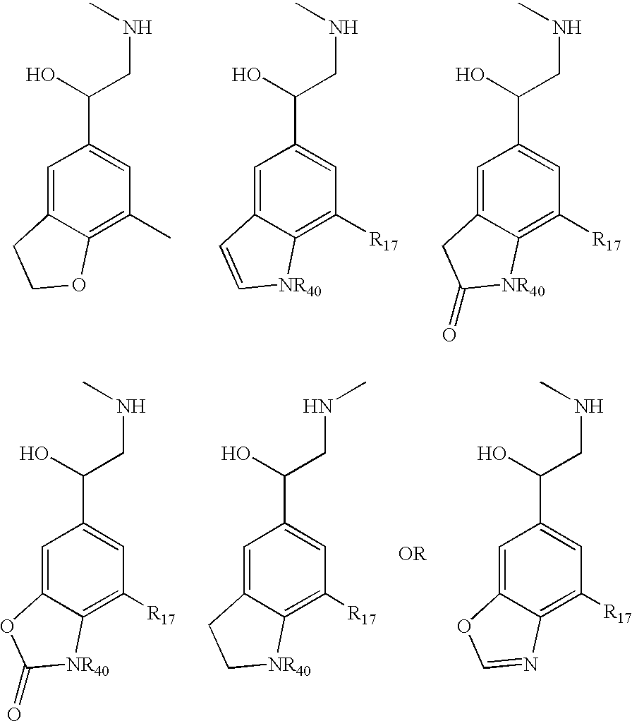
C1=C2C(=C(C)C=C1C(O)CNC)OCC2.C1=C2C(=C([R17])C=C1C(O)CNC)[NR40]C=C2.C1=C2C(=C([R17])C=C1C(O)CNC)[NR40]C(=O)C2.C1=C2C(=C([R17])C=C1C(O)CNC)[NR40]C(=O)O2.C1=C2C(=C([R17])C=C1C(O)CNC)[NR40]CC2.C1=C2C(=C([R17])C=C1C(O)CNC)N=CO2
